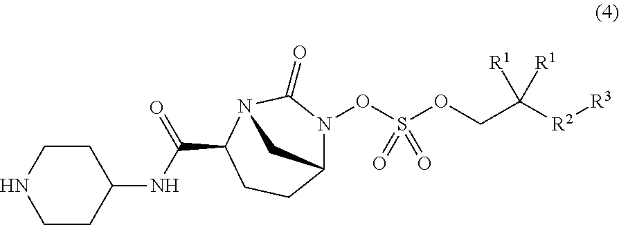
C12CCC(C(=O)NC3CCNCC3)N(C(=O)N1OS(OCC([R2][R3])([R1])[R1])(=O)=O)C2
